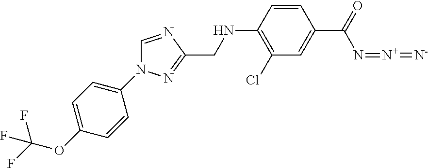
C1=C(OC(F)(F)F)C=CC(N2C=NC(CNC3=C(Cl)C=C(C(=O)N=[N+]=[N-])C=C3)=N2)=C1
